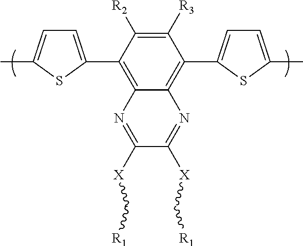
C1([R2])=C([R3])C(C2=CC=C(C)S2)=C2C(=C1C1=CC=C(C)S1)N=C([X]C[R1])C([X]C[R1])=N2
